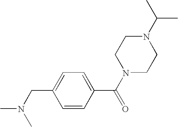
N1(C(C)C)CCN(C(C2=CC=C(CN(C)C)C=C2)=O)CC1
